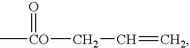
C[CO](CC=C)=O
